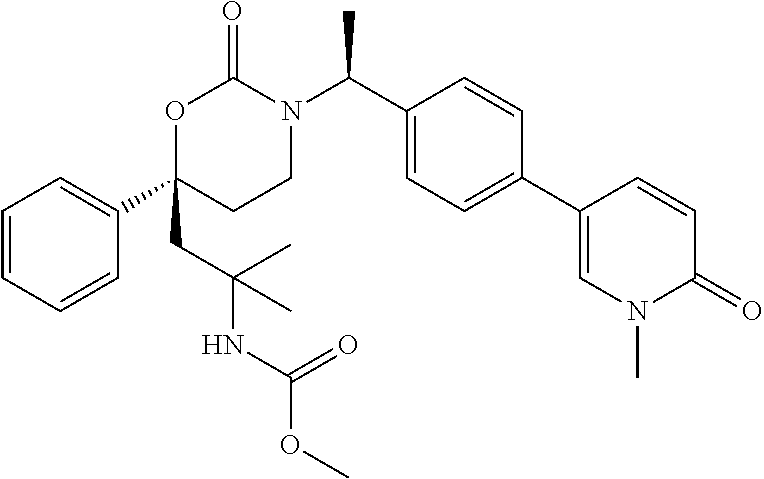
O1C(C2=CC=CC=C2)(CC(NC(OC)=O)(C)C)CCN(C(C2=CC=C(C3=CN(C)C(=O)C=C3)C=C2)C)C1=O
